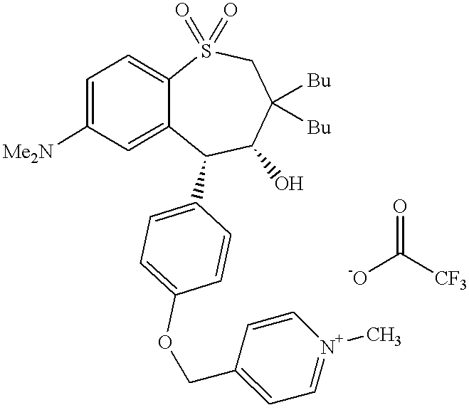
C1=C([Me2N])C=C2C(=C1)S(=O)(=O)CC([Bu])([Bu])C(O)C2C1=CC=C(OCC2=CC=[N+](C)C=C2)C=C1.[-O]C([CF3])=O
